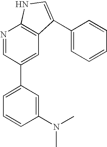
N1=CC(C2=CC=CC(N(C)C)=C2)=CC2=C1NC=C2C1=CC=CC=C1
